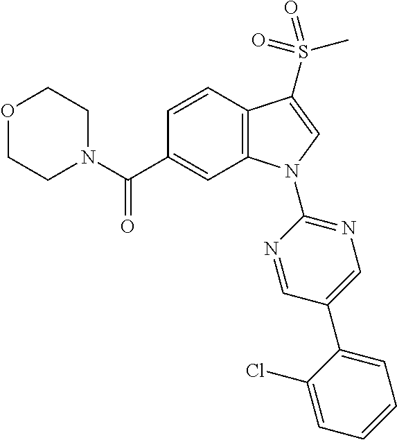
N1(C(C2=CC3=C(C=C2)C(S(C)(=O)=O)=CN3C2=NC=C(C3=CC=CC=C3Cl)C=N2)=O)CCOCC1
